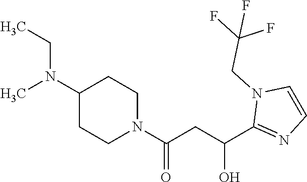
C1(N(C)CC)CCN(C(CC(C2=NC=CN2CC(F)(F)F)O)=O)CC1
